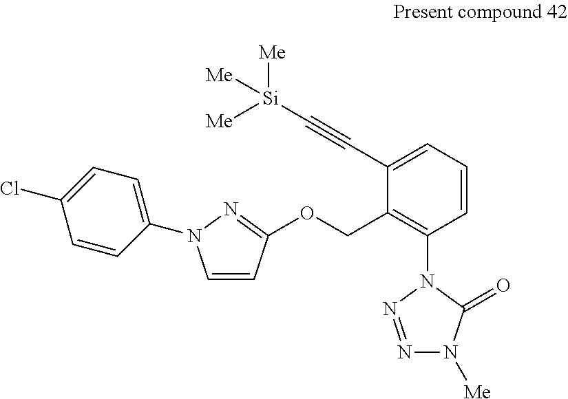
C1=CC=C(C#C[Si]([Me])([Me])[Me])C(COC2=NN(C3=CC=C(Cl)C=C3)C=C2)=C1N1N=NN([Me])C1=O
